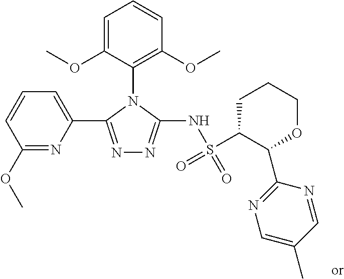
N1=C(C2=CC=CC(OC)=N2)N(C2=C(OC)C=CC=C2OC)C(NS(C2C(C3=NC=C(C)C=N3)OCCC2)(=O)=O)=N1
